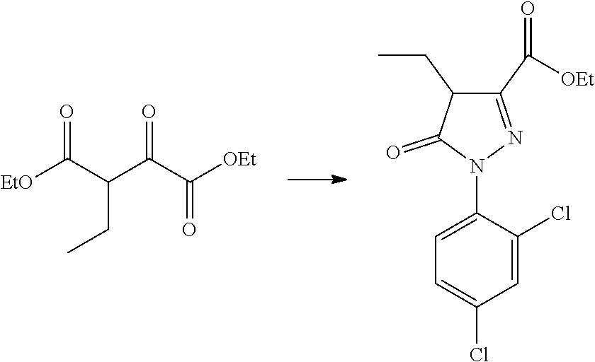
O=C(C(C(C([OEt])=O)=O)CC)[EtO].C1=C(N2N=C(C([OEt])=O)C(CC)C2=O)C(Cl)=CC(Cl)=C1
